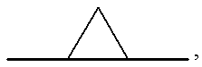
C1C(C)C1C
